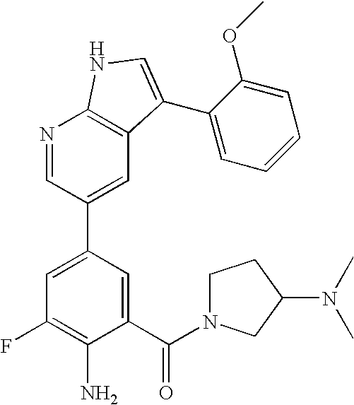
C1(C(N2CCC(N(C)C)C2)=O)=CC(C2=CC3=C(N=C2)NC=C3C2=CC=CC=C2OC)=CC(F)=C1N
